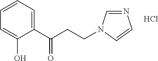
Cl.C1=CC=C(C(CCN2C=NC=C2)=O)C(O)=C1
